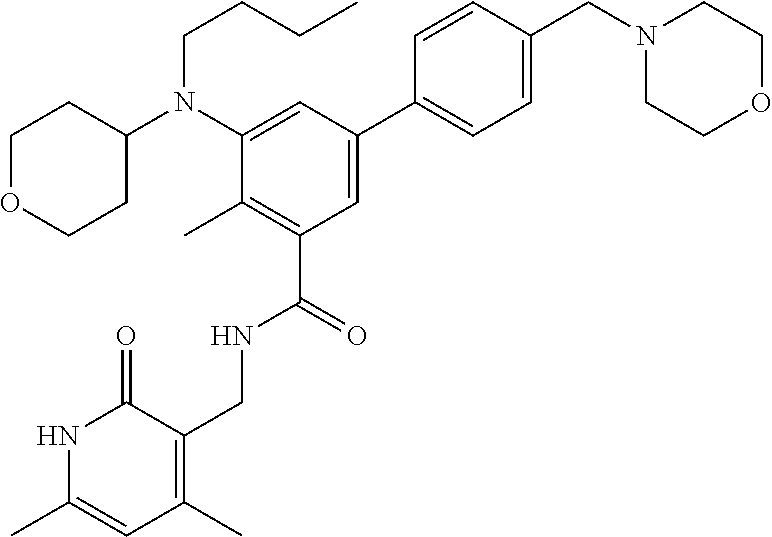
C(CCN(C1=CC(C2=CC=C(CN3CCOCC3)C=C2)=CC(C(NCC2=C(C)C=C(C)NC2=O)=O)=C1C)C1CCOCC1)C
